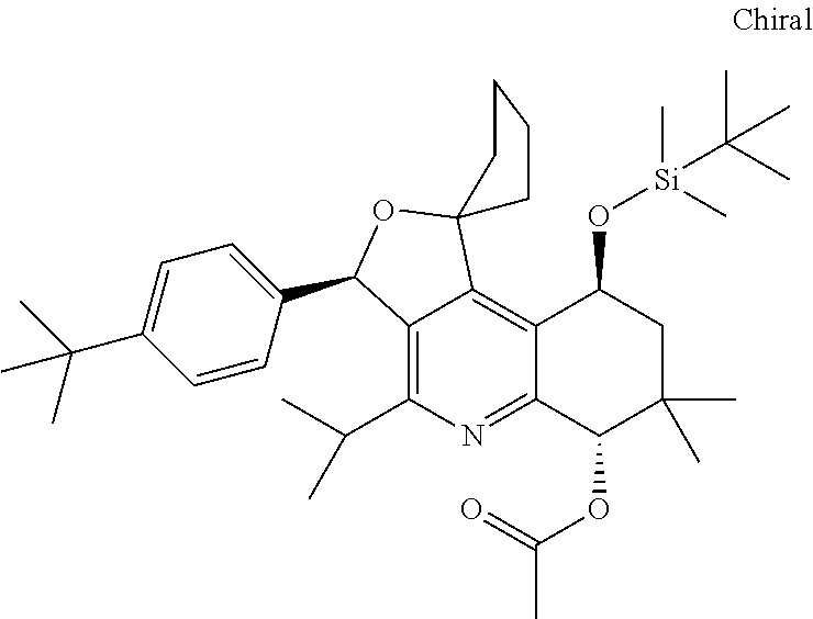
C12=C(C(C)C)N=C3C(=C1C1(OC2C2=CC=C(C(C)(C)C)C=C2)CCCC1)C(O[Si](C(C)(C)C)(C)C)CC(C)(C)C3OC(C)=O
